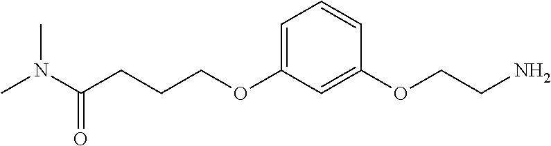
O(C1=CC=CC(OCCN)=C1)CCCC(N(C)C)=O
